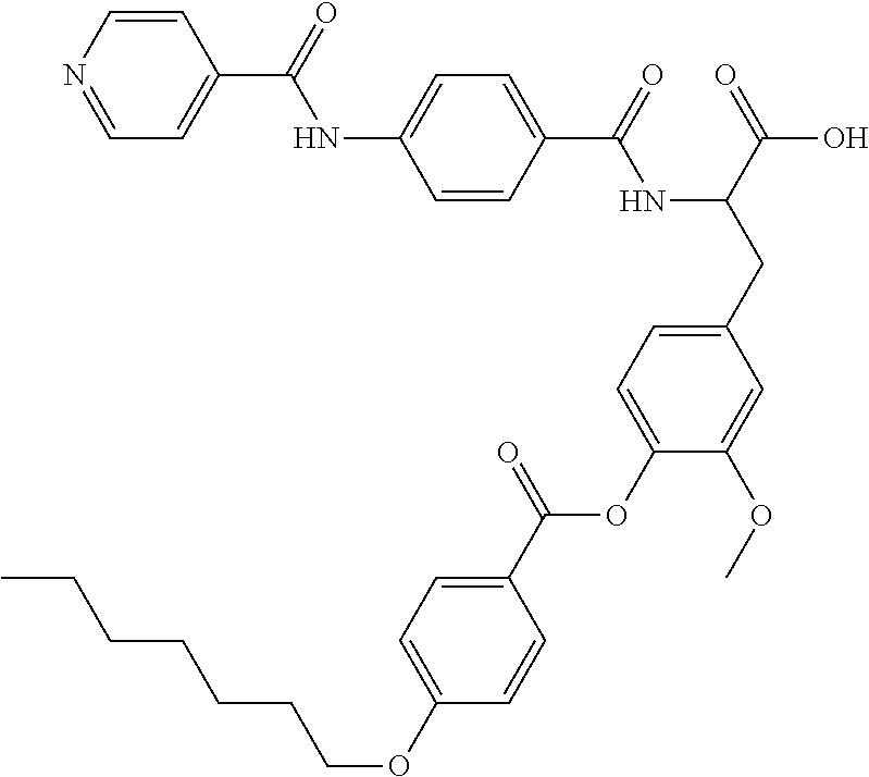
C1=CC(C(=O)NC(CC2=CC=C(OC(C3=CC=C(OCCCCCCC)C=C3)=O)C(OC)=C2)C(=O)O)=CC=C1NC(C1=CC=NC=C1)=O
